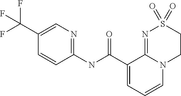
C1(NC(C2=CC=CN3C2=NS(=O)(=O)CC3)=O)=NC=C(C(F)(F)F)C=C1
